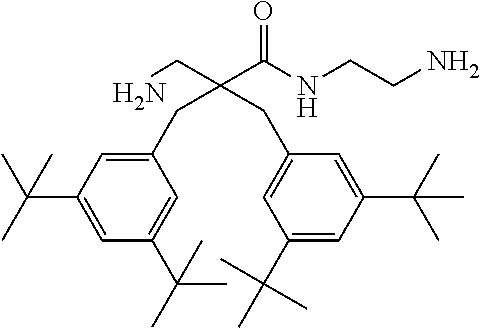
NCCNC(C(CN)(CC1=CC(C(C)(C)C)=CC(C(C)(C)C)=C1)CC1=CC(C(C)(C)C)=CC(C(C)(C)C)=C1)=O
